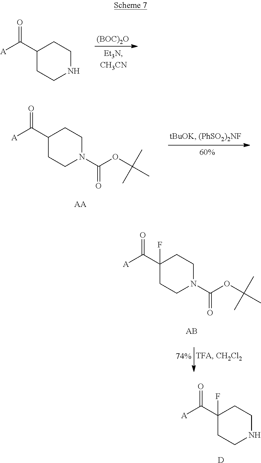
C1(C([A])=O)CCNCC1.[(BOC)2O].C1(C([A])=O)CCN(C(OC(C)(C)C)=O)CC1.[AA].C1(C([A])=O)(F)CCN(C(OC(C)(C)C)=O)CC1.[AB].C1(C([A])=O)(F)CCNCC1.[D]
